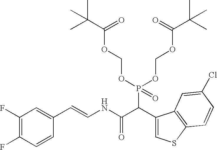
C1(F)=C(F)C=CC(C=CNC(C(C2=CSC3=C2C=C(Cl)C=C3)P(OCOC(C(C)(C)C)=O)(OCOC(C(C)(C)C)=O)=O)=O)=C1
